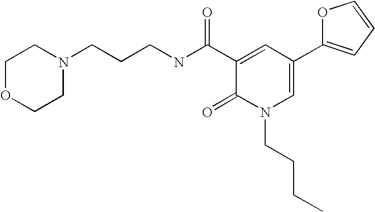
C(CN1CCOCC1)CNC(C1=CC(C2=CC=CO2)=CN(CCCC)C1=O)=O
